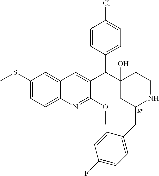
C1(SC)=CC=C2C(=C1)C=C(C(C1(O)CC(CC3=CC=C(F)C=C3)NCC1)C1=CC=C(Cl)C=C1)C(OC)=N2.[R*]
